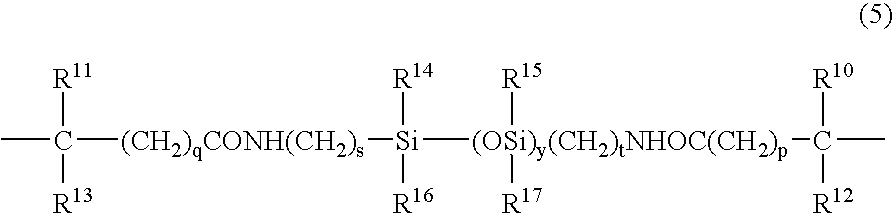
CC([(CH2)qCONH(CH2)s][Si]([(OSi)y(CH2)tNHOC(CH2)p]([R15])([R17])C(C)([R10])[R12])([R14])[R16])([R11])[R13]
